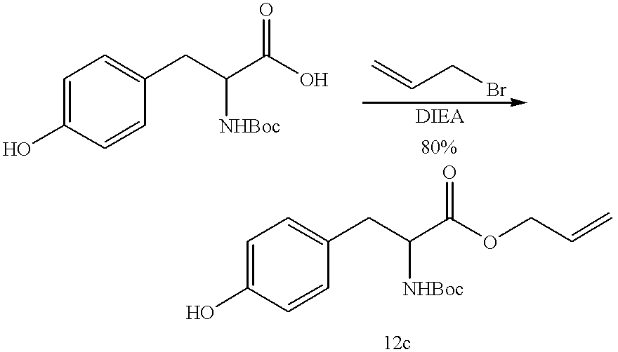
OC1=CC=C(CC(C(O)=O)[NHBoc])C=C1.C=CCBr.OC1=CC=C(CC(C(OCC=C)=O)[NHBoc])C=C1
